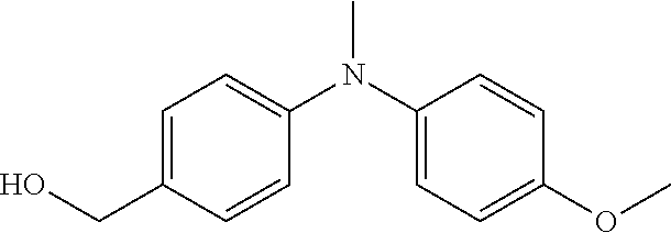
C1=C(CO)C=CC(N(C)C2=CC=C(OC)C=C2)=C1
